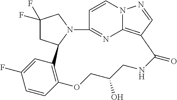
N12C3=C(C=N1)C(=O)NCC(O)COC1=C(C4CC(F)(F)CN4C(=N3)C=C2)C=C(F)C=C1
